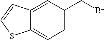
C1=C(CBr)C=C2C(=C1)SC=C2
